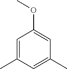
C1=C(C)C=C(C)C=C1OC
